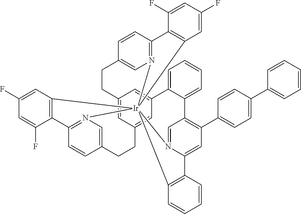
C12=CC3=CC(=C1)C1=CC=CC=C1C1=C(C4=CC=C(C5=CC=CC=C5)C=C4)C=C4N(=C1)[Ir]15(N6=C(C=CC(=C6)CC3)C3=C1C=C(F)C=C3F)(N1=C(C=CC(=C1)CC2)C1=C5C=C(F)C=C1F)C1=C4C=CC=C1
